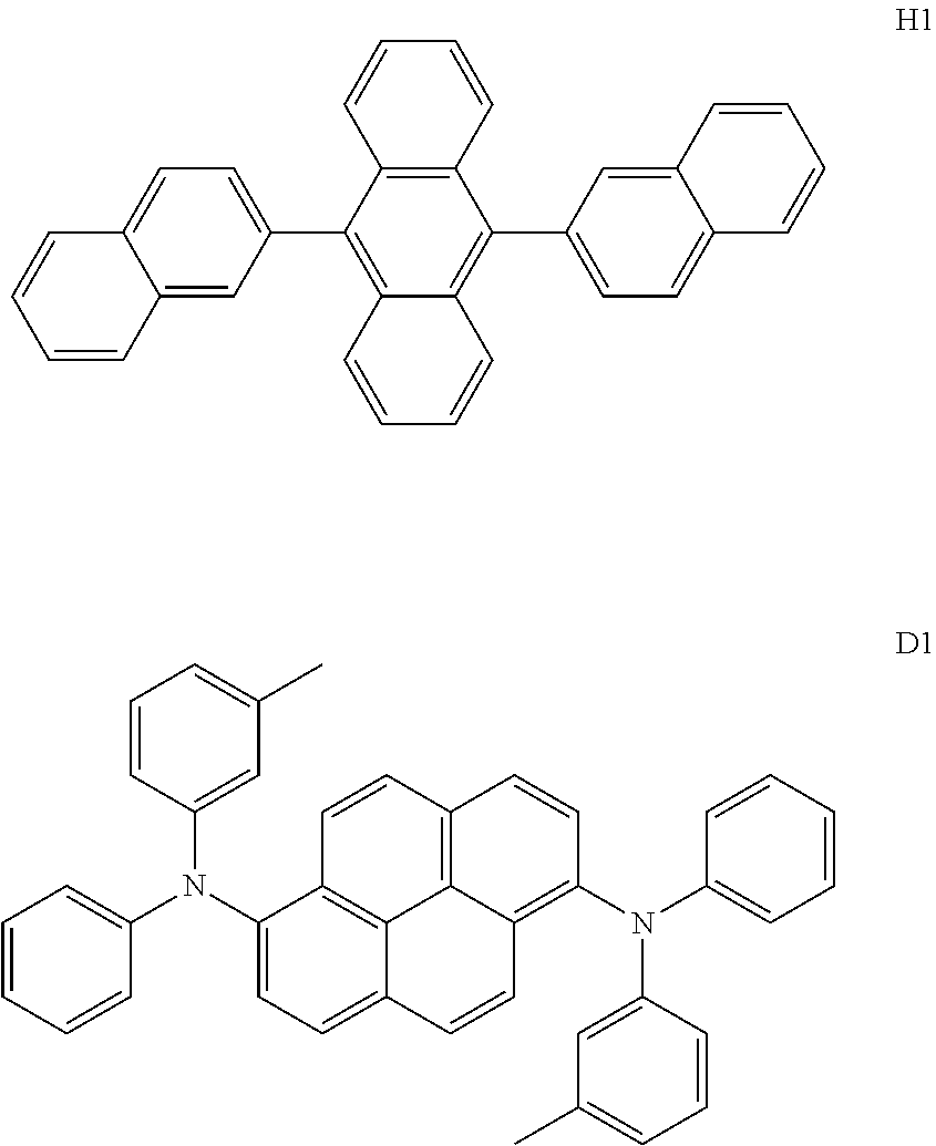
C1=CC2=CC(C3=C4C(=C(C5=CC=C6C(=C5)C=CC=C6)C5=C3C=CC=C5)C=CC=C4)=CC=C2C=C1.C1=CC(N(C2=CC=CC=C2)C2=CC=C3C4=C2C=CC2=C4C(=C(N(C4=CC=CC=C4)C4=CC(C)=CC=C4)C=C2)C=C3)=CC(C)=C1
